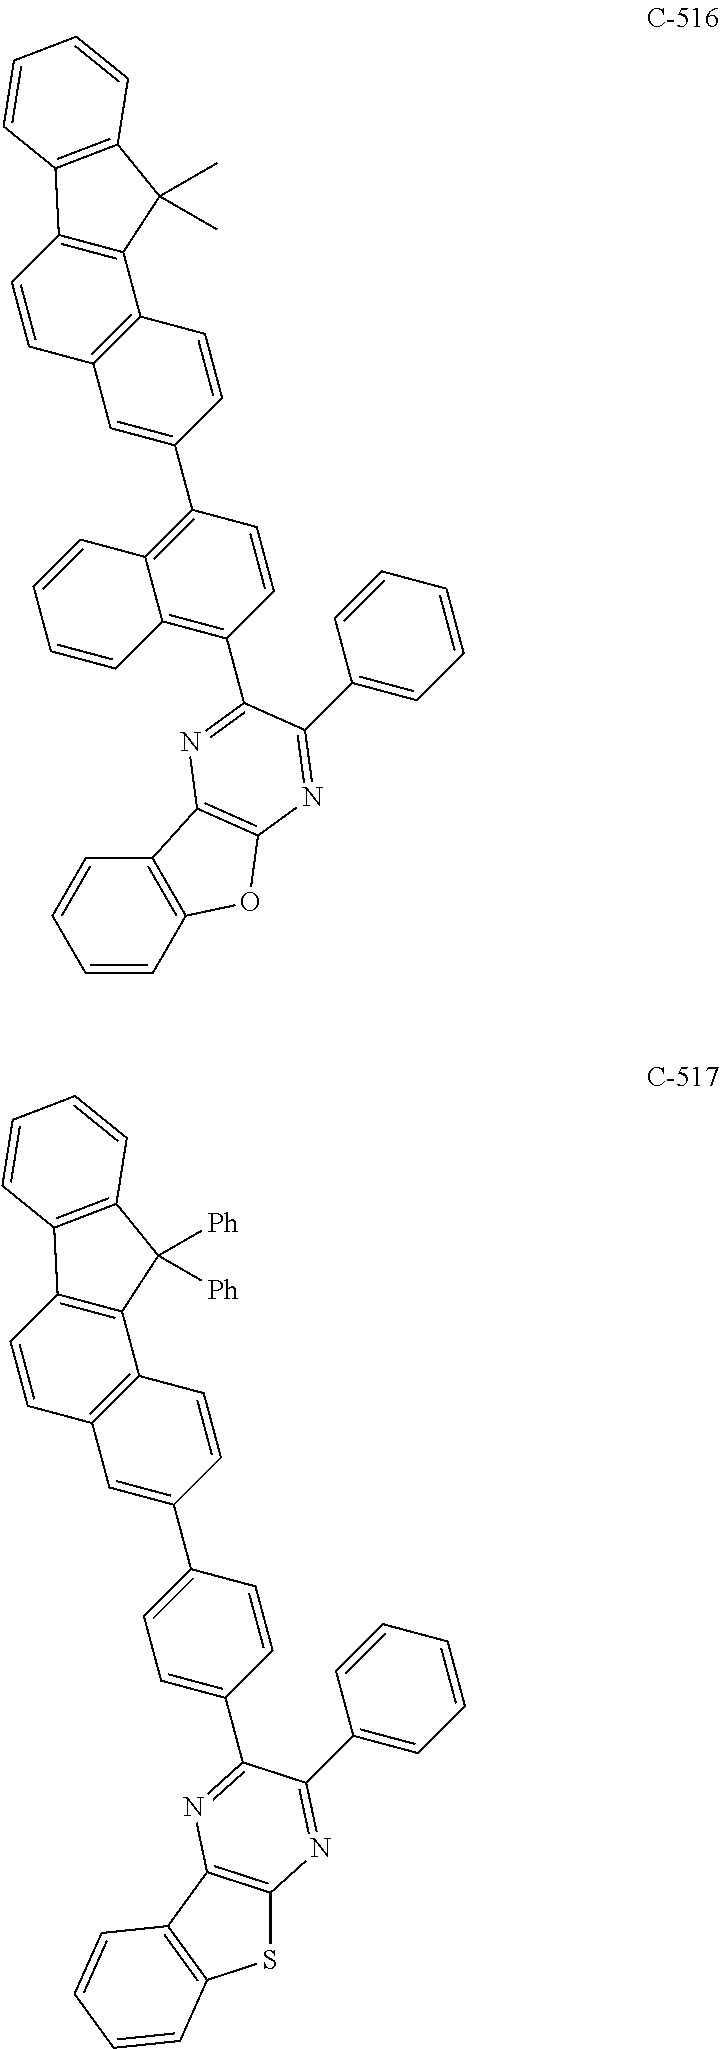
C1=CC2=C(C=C1)C1=C(O2)N=C(C2=CC=CC=C2)C(C2=C3C(=C(C4=CC5=C(C=C4)C4=C(C=C5)C5=C(C4(C)C)C=CC=C5)C=C2)C=CC=C3)=N1.S1C2=C(C3=C1C=CC=C3)N=C(C1=CC=C(C3=CC4=C(C=C3)C3=C(C=C4)C4=C(C3([Ph])[Ph])C=CC=C4)C=C1)C(C1=CC=CC=C1)=N2
